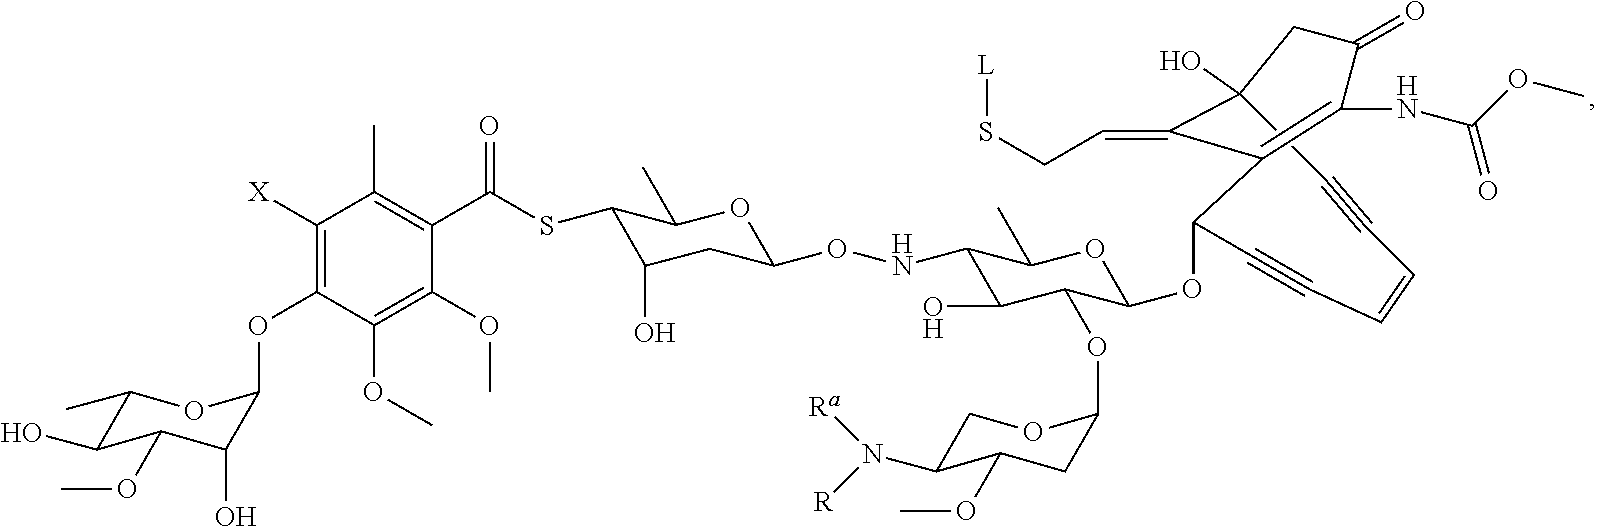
C1([X])=C(OC2C(O)C(OC)C(O)C(C)O2)C(OC)=C(OC)C(C(SC2C(O)CC(ONC3C(O)C(OC4CC(OC)C(N([R])[Ra])CO4)C(OC4C#CC=CC#CC5(O)CC(=O)C(NC(OC)=O)=C4C5=CCS[L])OC3C)OC2C)=O)=C1C
